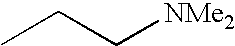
CCC[NMe2]
